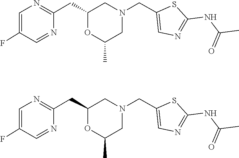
O1C(C)CN(CC2=CN=C(NC(C)=O)S2)CC1CC1=NC=C(F)C=N1.O1C(C)CN(CC2=CN=C(NC(C)=O)S2)CC1CC1=NC=C(F)C=N1
